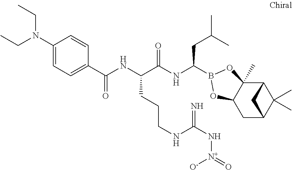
C12C3(C)C(CC(C1(C)C)C2)OB(C(NC(C(NC(=O)C1=CC=C(N(CC)CC)C=C1)CCCNC(N[N+]([O-])=O)=N)=O)CC(C)C)O3
